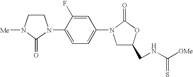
C1CN([Me])C(=O)N1C1=CC=C(N2CC(CNC([OMe])=S)OC2=O)C=C1F
